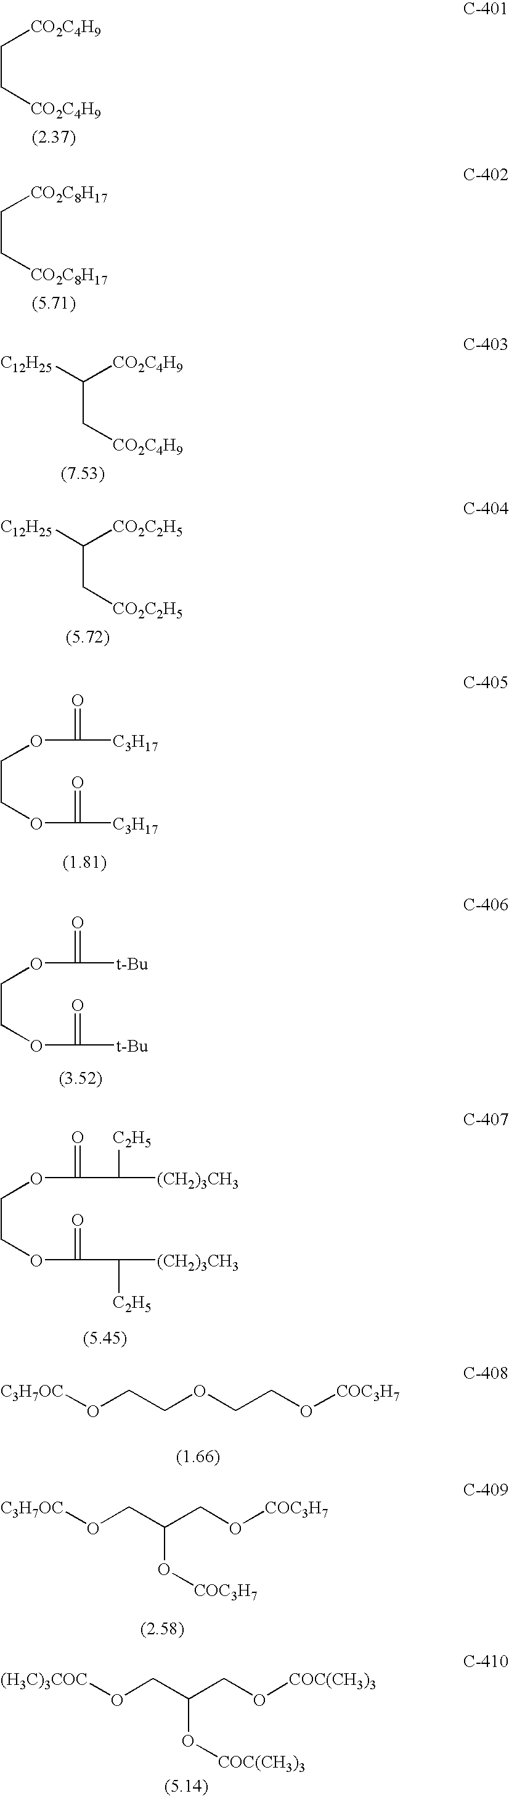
[CO2C4H9]CC[CO2C4H9].[CO2C8H17]CC[CO2C8H17].[CO2C4H9]C(C[CO2C4H9])[C12H25].[CO2C2H5]C(C[CO2C2H5])[C12H25].O(CCOC(=O)[C3H17])C(=O)[C3H17].C(COC(=O)[t-Bu])OC(=O)[t-Bu].O(CCOC(=O)C([C2H5])[(CH2)3CH3])C(=O)C([C2H5])[(CH2)3CH3].[C3H7OC]OCCOCCO[COC3H7].[C3H7OC]OCC(CO[COC3H7])O[COC3H7].[(H3C)3COC]OCC(CO[COC(CH3)3])O[COC(CH3)3]
